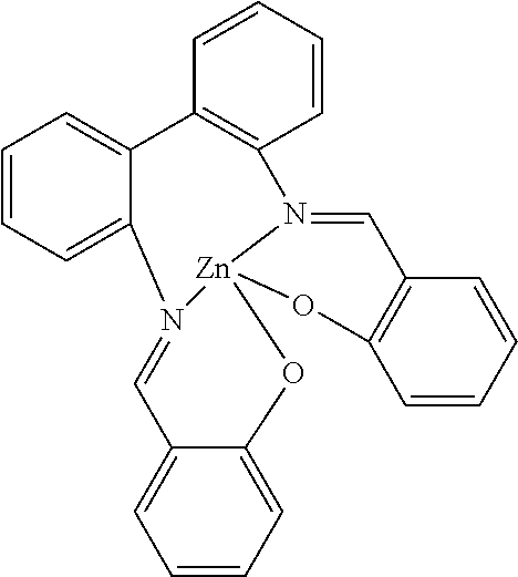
C1=CC=C2C(=C1)C1=C(C=CC=C1)N1=CC3=C(C=CC=C3)O[Zn]13OC1=CC=CC=C1C=N23
